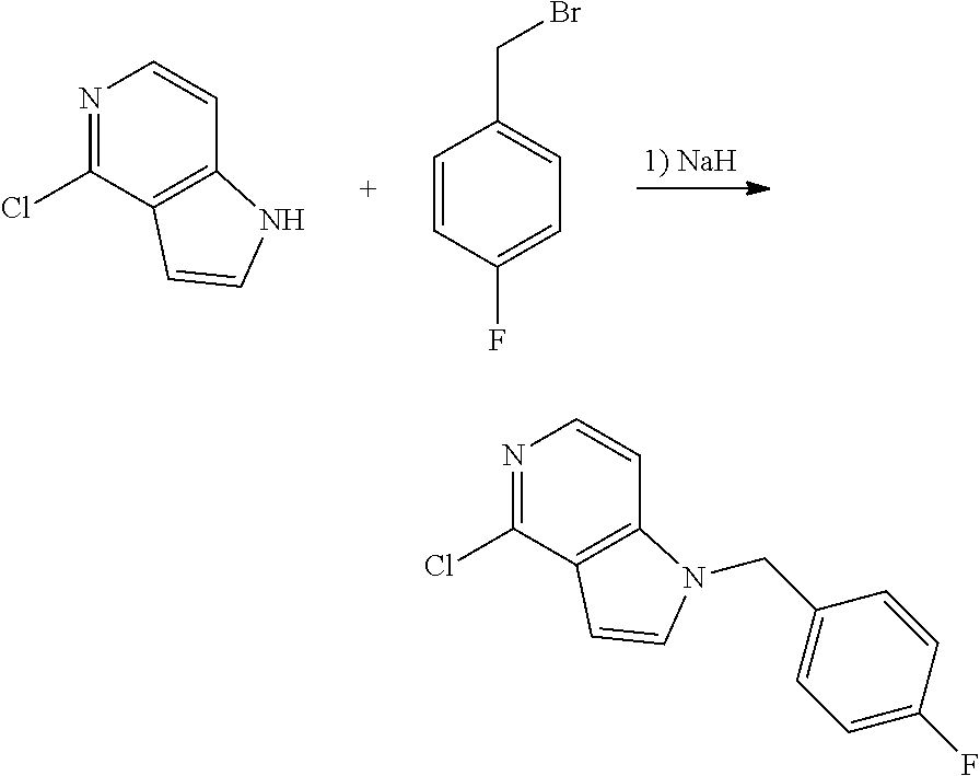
N1=C(Cl)C2=C(C=C1)NC=C2.C1=CC(F)=CC=C1CBr.N1=C(Cl)C2=C(C=C1)N(CC1=CC=C(F)C=C1)C=C2
